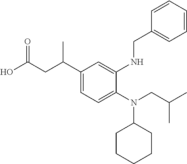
C1(C(CC(O)=O)C)=CC=C(N(CC(C)C)C2CCCCC2)C(NCC2=CC=CC=C2)=C1
